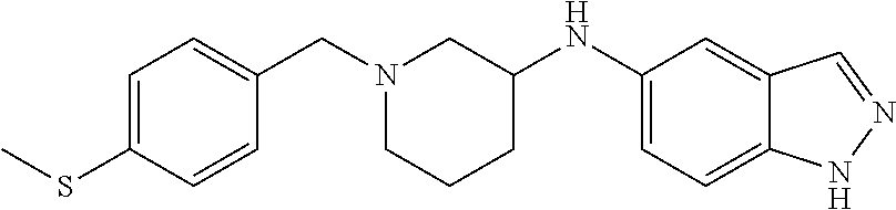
C1(NC2CCCN(CC3=CC=C(SC)C=C3)C2)=CC=C2C(=C1)C=NN2
